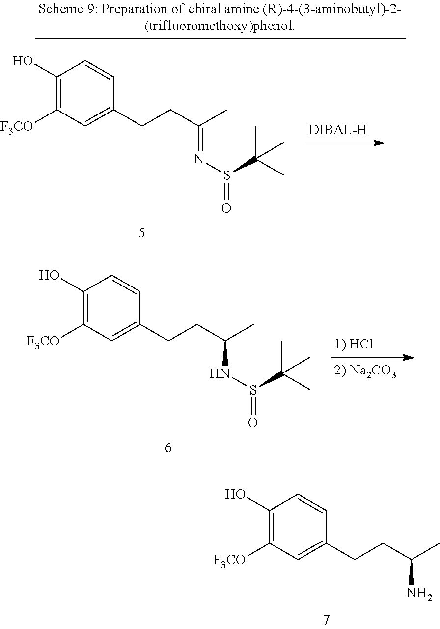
C1(O)=C([F3CO])C=C(CCC(C)NS(=O)C(C)(C)C)C=C1.C1(O)=C([F3CO])C=C(CCC(C)N)C=C1.C1(O)=C([F3CO])C=C(CCC(C)=NS(=O)C(C)(C)C)C=C1
